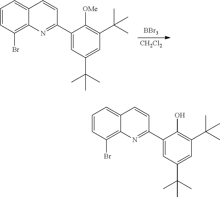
[BBr3].[CH2Cl2].C1=CC(Br)=C2C(=C1)C=CC(C1=CC(C(C)(C)C)=CC(C(C)(C)C)=C1[OMe])=N2.C1=CC(Br)=C2C(=C1)C=CC(C1=CC(C(C)(C)C)=CC(C(C)(C)C)=C1O)=N2
